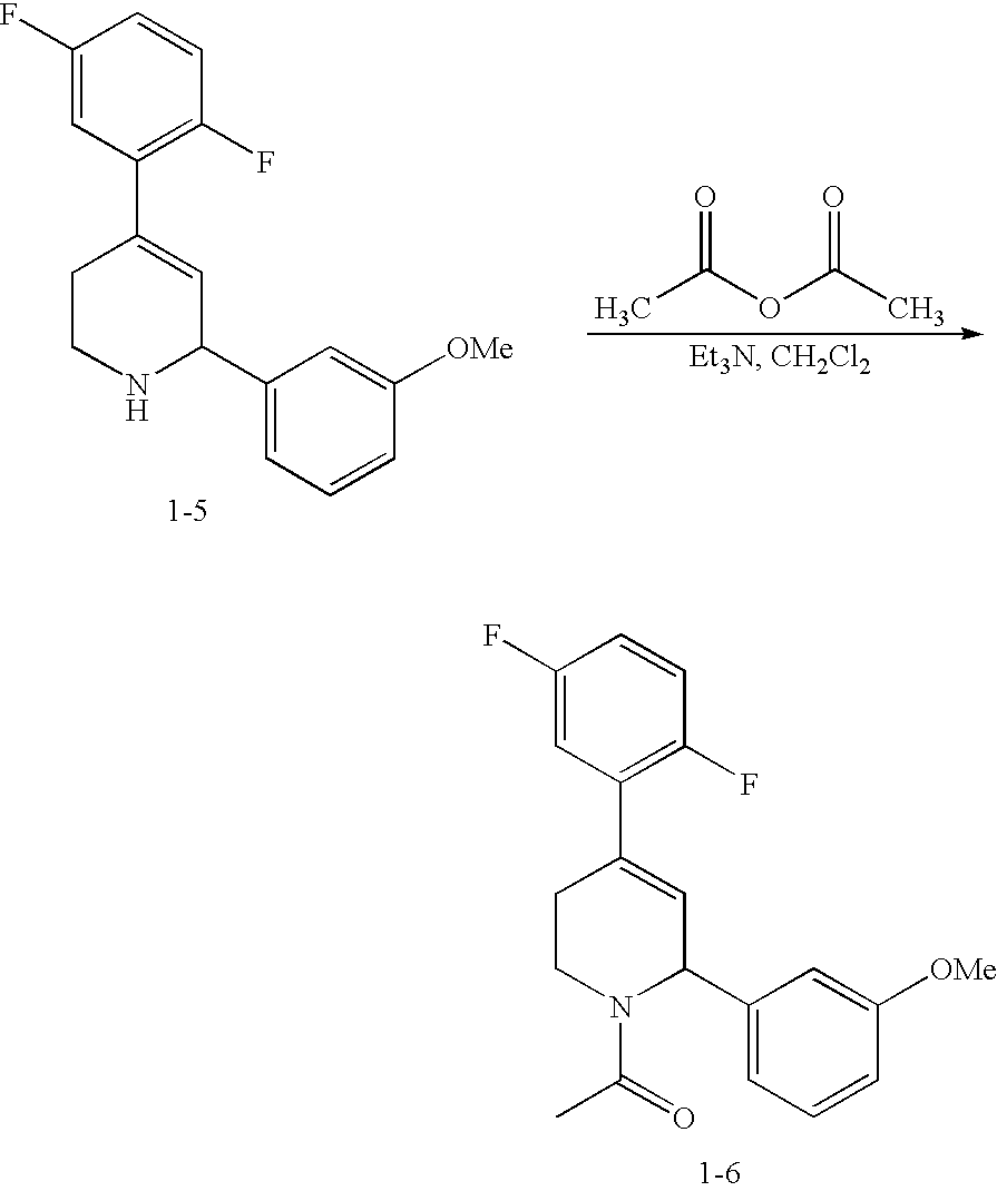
C1(F)=CC(C2=CC(C3=CC=CC([OMe])=C3)NCC2)=C(F)C=C1.CC(OC(C)=O)=O.C1(F)=CC(C2=CC(C3=CC=CC([OMe])=C3)N(C(C)=O)CC2)=C(F)C=C1
